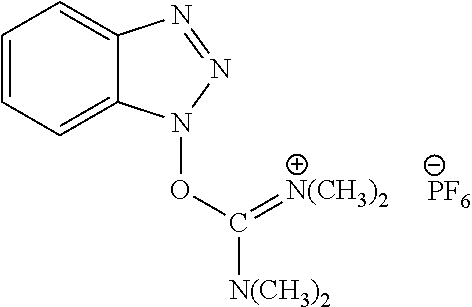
C1=CC=C2C(=C1)N=NN2OC([N(CH3)2])=[N(CH3)2].[PF6]
